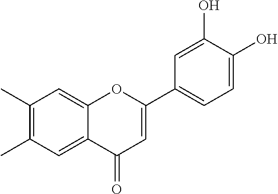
C1(C)=C(C)C=C2C(=C1)OC(C1=CC=C(O)C(O)=C1)=CC2=O
